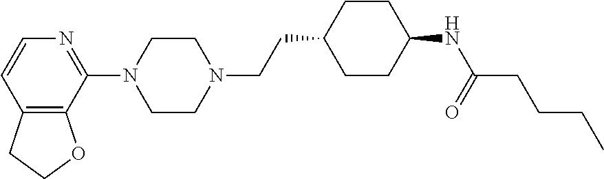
C12=C(C(N3CCN(CCC4CCC(NC(CCCC)=O)CC4)CC3)=NC=C1)OCC2
